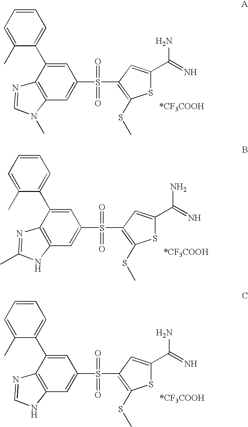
C1=C(C)C(C2=CC(S(C3=C(SC)SC(C(=N)N)=C3)(=O)=O)=CC3=C2N=CN3C)=CC=C1.C1=C(C)C(C2=CC(S(C3=C(SC)SC(C(=N)N)=C3)(=O)=O)=CC3=C2N=C(C)N3)=CC=C1.C1=C(C)C(C2=CC(S(C3=C(SC)SC(C(=N)N)=C3)(=O)=O)=CC3=C2N=CN3)=CC=C1
